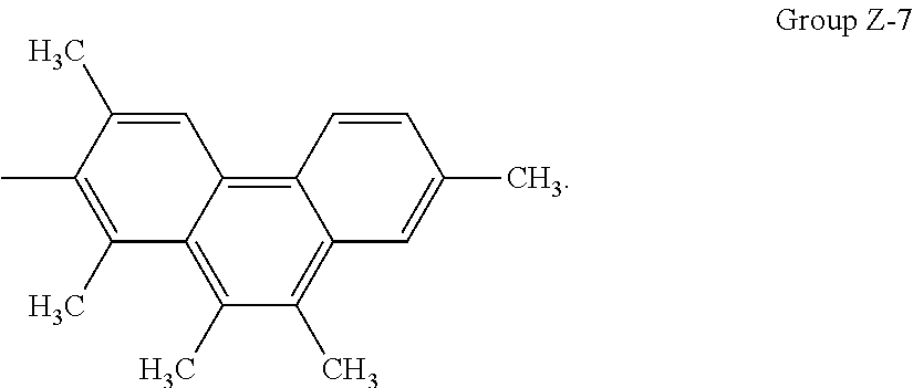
C12=C(C)C(C)=C3C(=C1C=C(C)C(C)=C2C)C=CC(C)=C3
